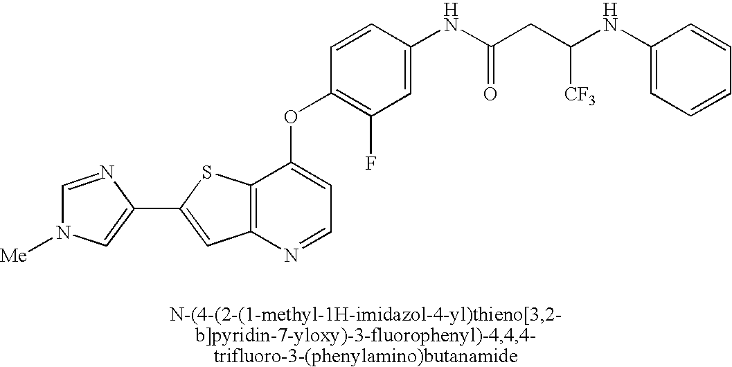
C1=C(NC(CC(NC2=CC=CC=C2)[CF3])=O)C=CC(OC2=CC=NC3=C2SC(C2=CN([Me])C=N2)=C3)=C1F
